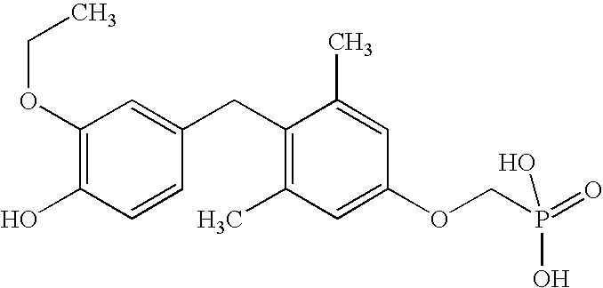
C1(OCC)=C(O)C=CC(CC2=C(C)C=C(OCP(O)(=O)O)C=C2C)=C1
